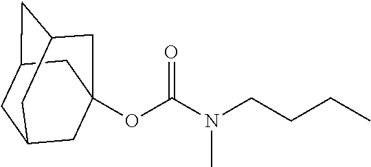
O(C(N(C)CCCC)=O)C12CC3CC(CC(C1)C3)C2
